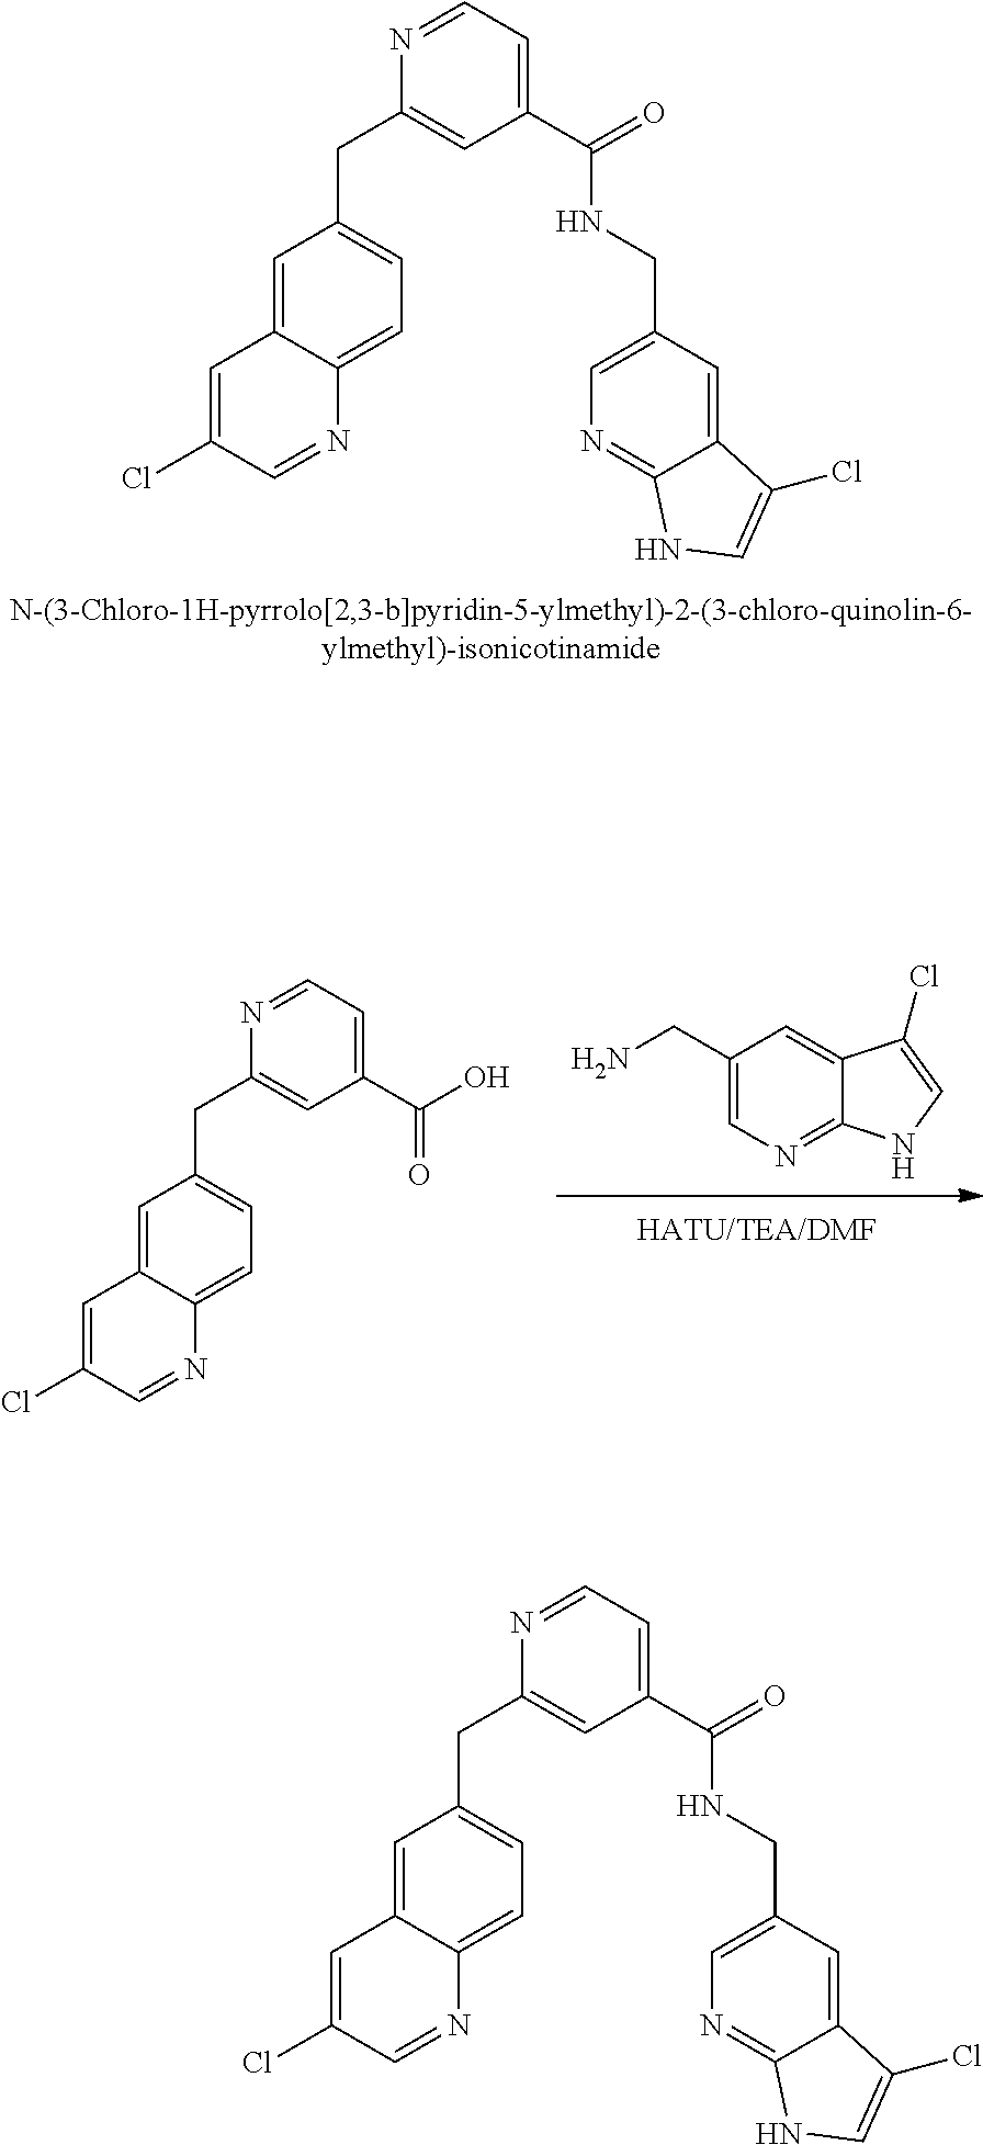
C1=C2C(=CC=C1CC1=CC(C(=O)NCC3=CN=C4C(=C3)C(Cl)=CN4)=CC=N1)N=CC(Cl)=C2.C12=NC=C(CN)C=C1C(Cl)=CN2.C1=C2C(=CC=C1CC1=CC(C(=O)O)=CC=N1)N=CC(Cl)=C2.C1=C2C(=CC=C1CC1=CC(C(=O)NCC3=CN=C4C(=C3)C(Cl)=CN4)=CC=N1)N=CC(Cl)=C2
